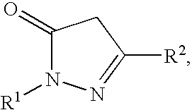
C1(=O)N([R1])N=C([R2])C1
